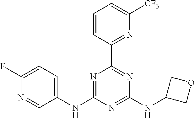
C1(NC2=NC(C3=NC([CF3])=CC=C3)=NC(NC3COC3)=N2)=CC=C(F)N=C1
